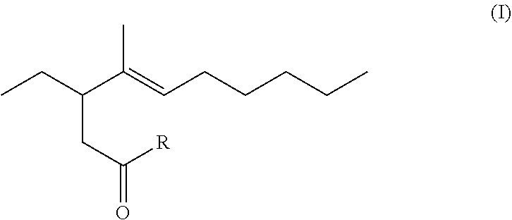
CCC(C(=CCCCCC)C)CC([R])=O
